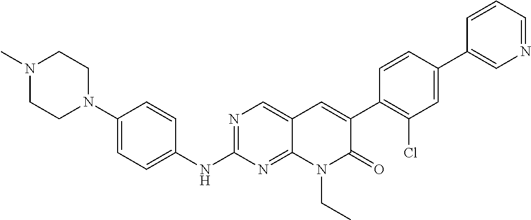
N1(C)CCN(C2=CC=C(NC3=NC=C4C(=N3)N(CC)C(=O)C(C3=C(Cl)C=C(C5=CN=CC=C5)C=C3)=C4)C=C2)CC1
